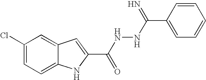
C12=CC=C(Cl)C=C1C=C(C(NNC(C1=CC=CC=C1)=N)=O)N2
